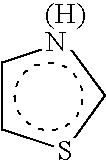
c1csc[(H)N]1
